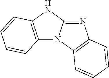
C12=C(NC3=NC4=C(N13)C=CC=C4)C=CC=C2
